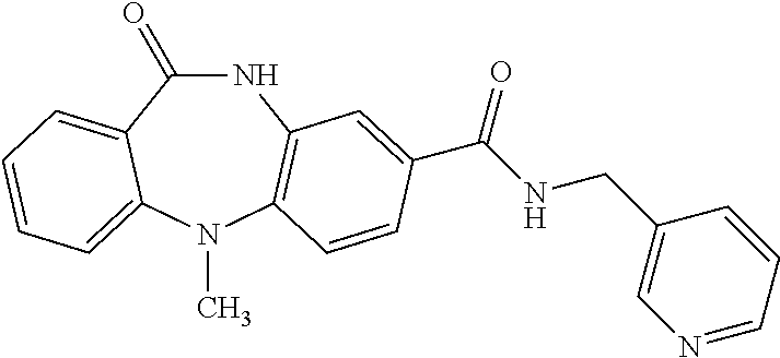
N1C(=O)C2=CC=CC=C2N(C)C2=C1C=C(C(NCC1=CN=CC=C1)=O)C=C2
